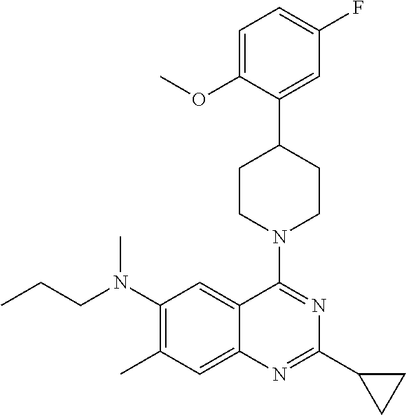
C1(N(CCC)C)=C(C)C=C2C(=C1)C(N1CCC(C3=CC(F)=CC=C3OC)CC1)=NC(C1CC1)=N2
